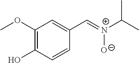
C1(OC)=C(O)C=CC(C=[N+](C(C)C)[O-])=C1
